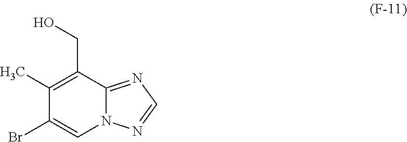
C1(C)=C(CO)C2=NC=NN2C=C1Br
